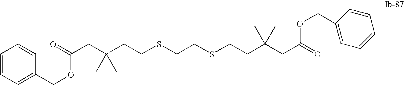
C1=CC=C(COC(CC(CCSCCSCCC(CC(=O)OCC2=CC=CC=C2)(C)C)(C)C)=O)C=C1
